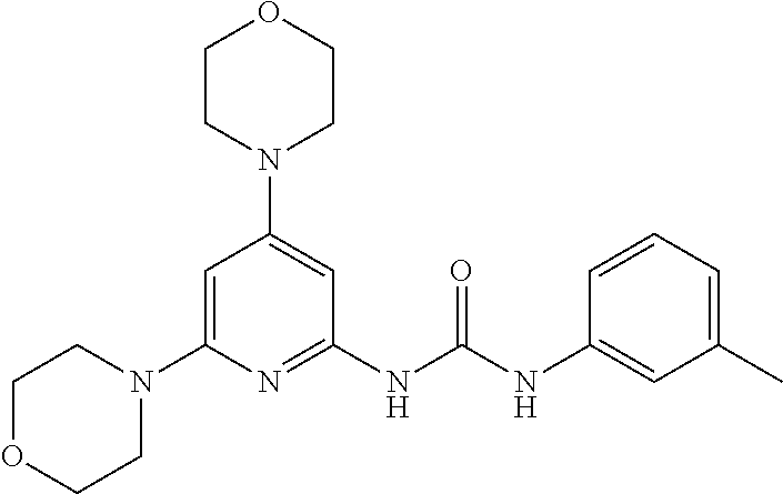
C1OCCN(C2=CC(N3CCOCC3)=CC(NC(NC3=CC(C)=CC=C3)=O)=N2)C1
